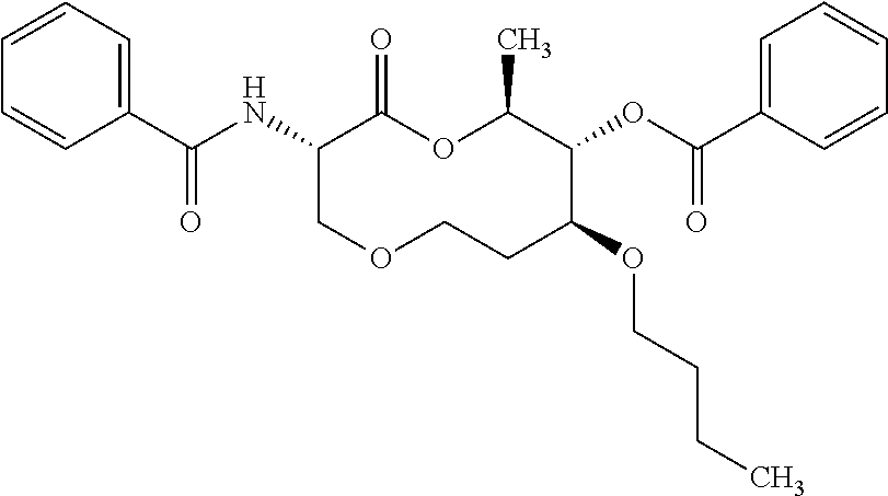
C1(C(NC2C(=O)OC(C)C(OC(C3=CC=CC=C3)=O)C(OCCCC)CCOC2)=O)=CC=CC=C1
